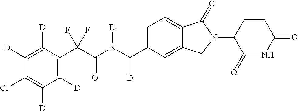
C1([D])=C([D])C(C(C(N(C(C2=CC=C3C(=C2)CN(C2C(=O)NC(=O)CC2)C3=O)[D])[D])=O)(F)F)=C([D])C([D])=C1Cl
